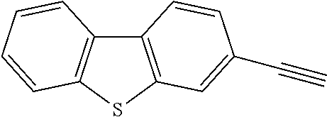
C12=C(SC3=C1C=CC=C3)C=C(C#C)C=C2
